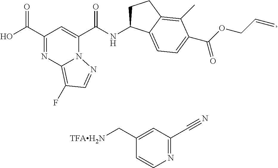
C1(C(O)=O)=NC2=C(F)C=NN2C(C(NC2CCC3=C(C)C(C(OCC=C)=O)=CC=C23)=O)=C1.C1(C[TFAH2N])=CC(C#N)=NC=C1
